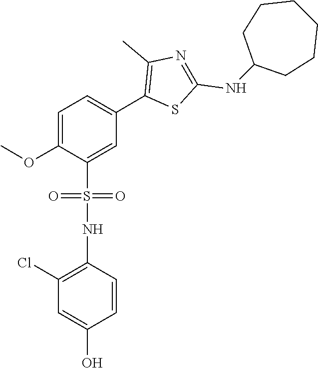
COC1=CC=C(C2=C(C)N=C(NC3CCCCCC3)S2)C=C1S(NC1=C(Cl)C=C(O)C=C1)(=O)=O
